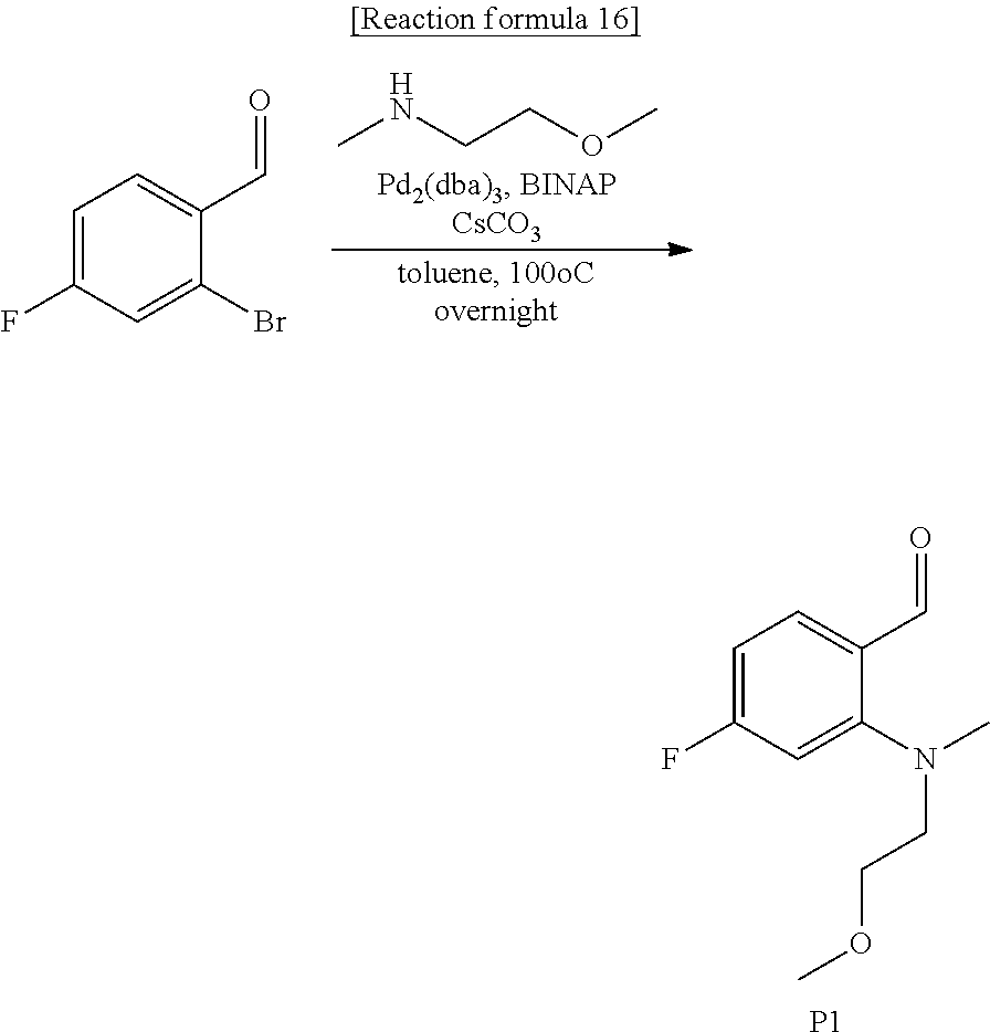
C1=C(F)C=C(Br)C(C=O)=C1.CNCCOC.C1=C(F)C=C(N(C)CCOC)C(C=O)=C1.[P1]
